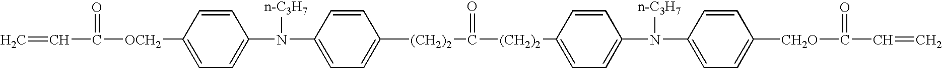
C=CC(=O)[OCH2]C1=CC=C(N([n-C3H7])C2=CC=C([(CH2)2]C(=O)[(CH2)2]C3=CC=C(N([n-C3H7])C4=CC=C([CH2O]C(=O)C=C)C=C4)C=C3)C=C2)C=C1
